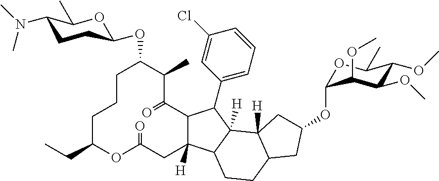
C12C([H])(C3C([H])(C1C1=CC=CC(Cl)=C1)C1([H])C(CC3)CC(OC3OC(C)C(OC)C(OC)C3OC)C1)CC(=O)OC(CC)CCCC(OC1OC(C)C(N(C)C)CC1)C(C)C2=O
